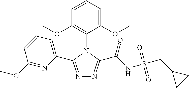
N1=C(C2=CC=CC(OC)=N2)N(C2=C(OC)C=CC=C2OC)C(C(NS(CC2CC2)(=O)=O)=O)=N1
